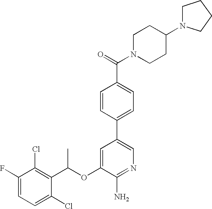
C1(F)=CC=C(Cl)C(C(OC2=CC(C3=CC=C(C(=O)N4CCC(N5CCCC5)CC4)C=C3)=CN=C2N)C)=C1Cl
